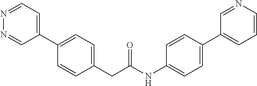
C1(C2=CC=C(CC(NC3=CC=C(C4=CC=CN=C4)C=C3)=O)C=C2)=CC=NN=C1
